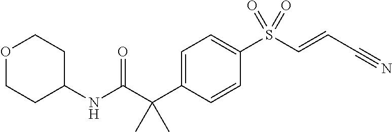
C1=C(C(C(NC2CCOCC2)=O)(C)C)C=CC(S(C=CC#N)(=O)=O)=C1
